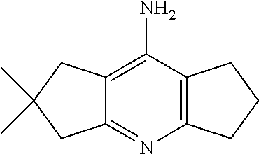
C12=C(N=C3C(=C1N)CC(C)(C)C3)CCC2
